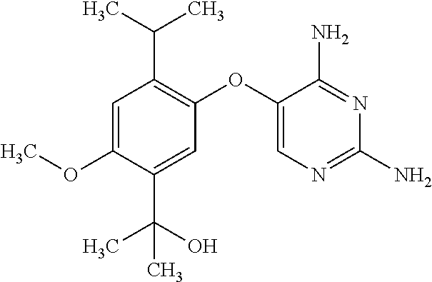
C1=C(OC)C(C(C)(O)C)=CC(OC2=CN=C(N)N=C2N)=C1C(C)C
